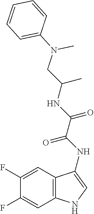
C1(N(CC(NC(C(=O)NC2=CNC3=C2C=C(F)C(F)=C3)=O)C)C)=CC=CC=C1
